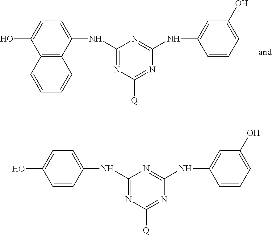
C1(NC2=CC=C(O)C3=C2C=CC=C3)=NC([Q])=NC(NC2=CC(O)=CC=C2)=N1.C1(NC2=CC=C(O)C=C2)=NC([Q])=NC(NC2=CC(O)=CC=C2)=N1
